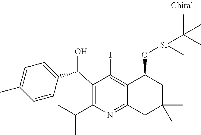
C1(C(C2=CC=C(C)C=C2)O)=C(C(C)C)N=C2C(=C1I)C(O[Si](C(C)(C)C)(C)C)CC(C)(C)C2
